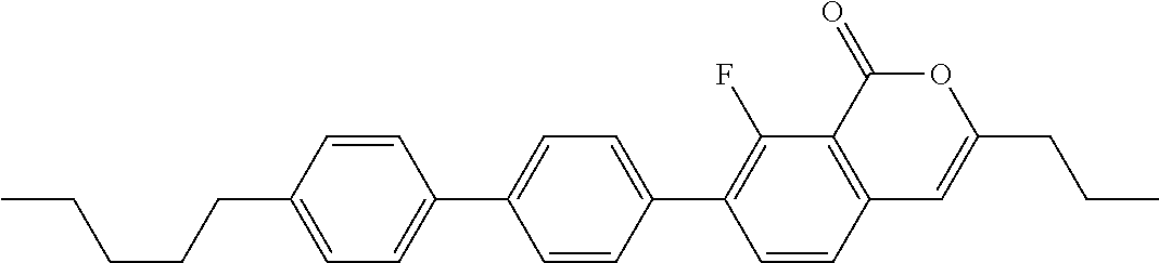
C12=C(C(=O)OC(CCC)=C1)C(F)=C(C1=CC=C(C3=CC=C(CCCCC)C=C3)C=C1)C=C2
